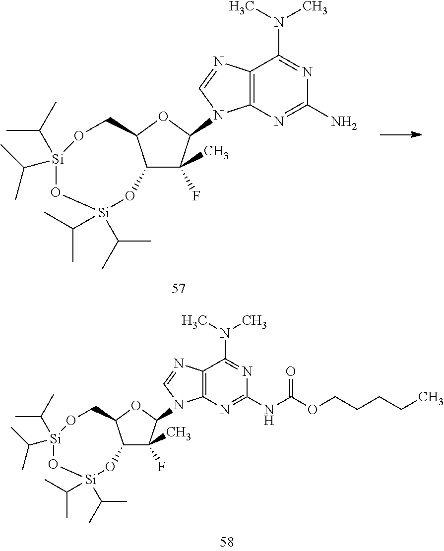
C12=C(N=C(NC(OCCCCC)=O)N=C1N(C)C)N(C1C(F)(C)C3C(O1)CO[Si](C(C)C)(C(C)C)O[Si](C(C)C)(C(C)C)O3)C=N2.C12=C(N=C(N)N=C1N(C)C)N(C1C(F)(C)C3C(O1)CO[Si](C(C)C)(C(C)C)O[Si](C(C)C)(C(C)C)O3)C=N2
